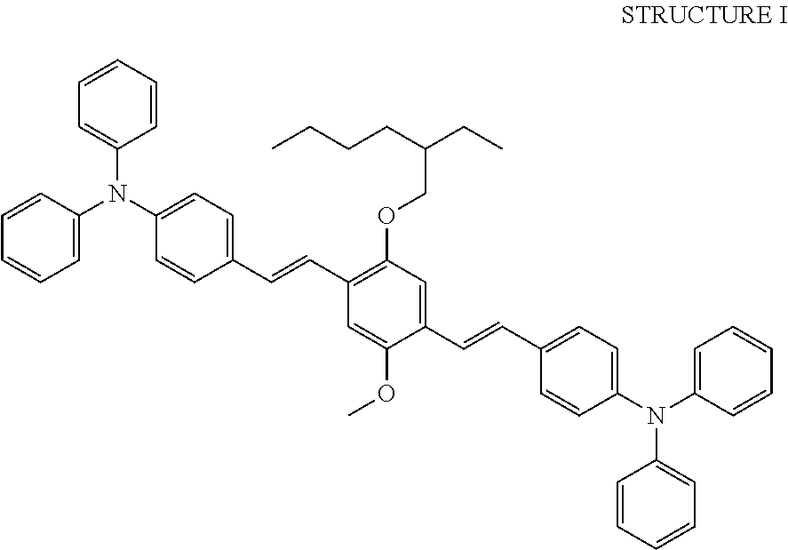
C1=CC(N(C2=CC=C(C=CC3=C(OCC(CC)CCCC)C=C(C=CC4=CC=C(N(C5=CC=CC=C5)C5=CC=CC=C5)C=C4)C(OC)=C3)C=C2)C2=CC=CC=C2)=CC=C1
